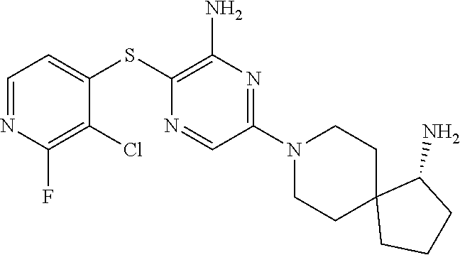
S(C1=C(N)N=C(N2CCC3(CC2)CCCC3N)C=N1)C1=CC=NC(F)=C1Cl
